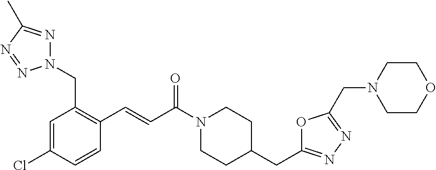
N1(CC2=C(C=CC(N3CCC(CC4=NN=C(CN5CCOCC5)O4)CC3)=O)C=CC(Cl)=C2)N=C(C)N=N1
